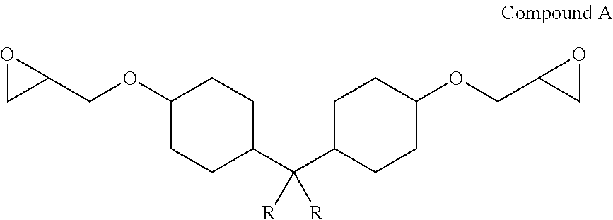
O1CC1COC1CCC(C(C2CCC(OCC3OC3)CC2)([R])[R])CC1
